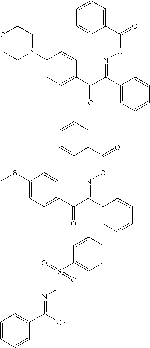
C1(C(=O)ON=C(C(C2=CC=C(N3CCOCC3)C=C2)=O)C2=CC=CC=C2)=CC=CC=C1.C1(C(=O)ON=C(C(C2=CC=C(SC)C=C2)=O)C2=CC=CC=C2)=CC=CC=C1.C1=CC=CC(C([CN])=NOS(=O)(=O)C2=CC=CC=C2)=C1
